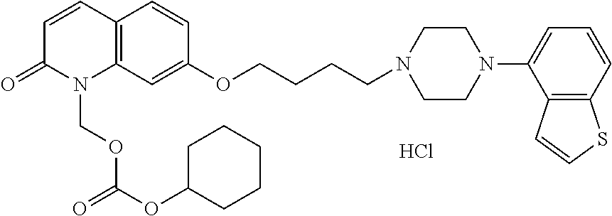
C12=C(C=C(OCCCCN3CCN(C4=CC=CC5=C4C=CS5)CC3)C=C1)N(COC(OC1CCCCC1)=O)C(=O)C=C2.Cl
